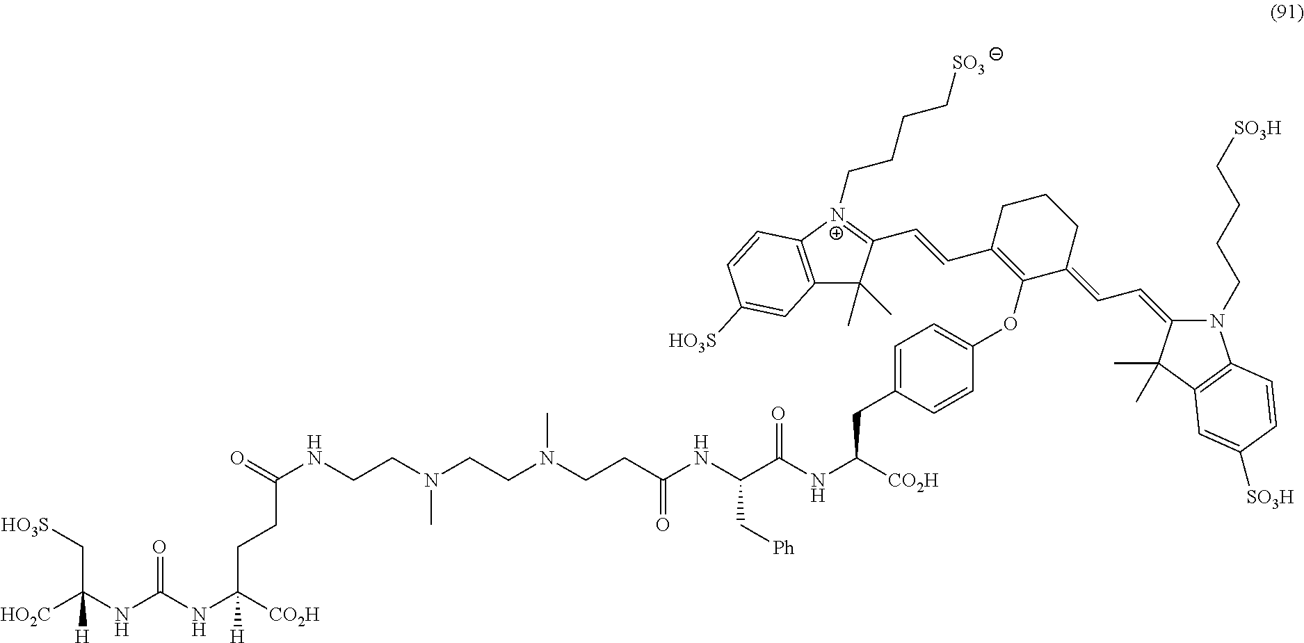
[HO2C]C(NC(NC([CO2H])(CCC(NCCN(CCN(CCC(NC(C[Ph])C(NC([CO2H])CC1=CC=C(OC2=C(C=CC3=[N+](CCCC[SO3])C4=C(C3(C)C)C=C([HO3S])C=C4)CCCC2=CC=C2N(CCCC[SO3H])C3=C(C2(C)C)C=C([SO3H])C=C3)C=C1)=O)=O)C)C)=O)[H])=O)([H])C[HO3S]
